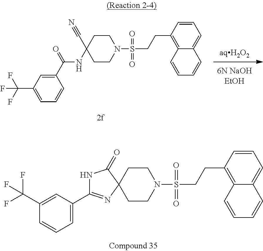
C1(C(=O)NC2(C#N)CCN(S(CCC3=C4C(=CC=C3)C=CC=C4)(=O)=O)CC2)=CC(C(F)(F)F)=CC=C1.C12(CCN(S(CCC3=C4C(=CC=C3)C=CC=C4)(=O)=O)CC1)C(=O)NC(C1=CC=CC(C(F)(F)F)=C1)=N2
